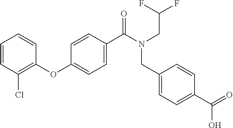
C1(OC2=CC=C(C(N(CC(F)F)CC3=CC=C(C(=O)O)C=C3)=O)C=C2)=C(Cl)C=CC=C1
